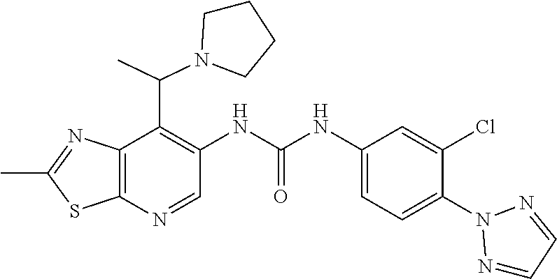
C1(C)=NC2=C(S1)N=CC(NC(=O)NC1=CC=C(N3N=CC=N3)C(Cl)=C1)=C2C(C)N1CCCC1
